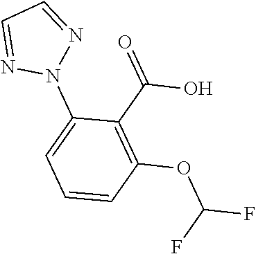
N1(C2=CC=CC(OC(F)F)=C2C(=O)O)N=CC=N1
